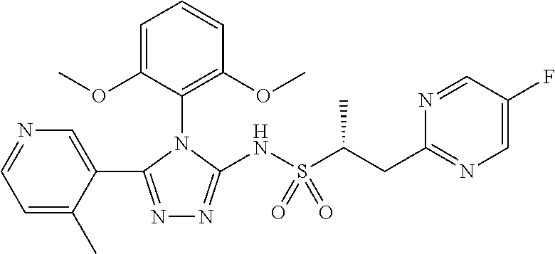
C1=C(C)C(C2=NN=C(NS(=O)(C(CC3=NC=C(F)C=N3)C)=O)N2C2=C(OC)C=CC=C2OC)=CN=C1
